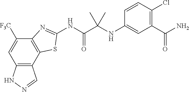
C12=C(C3=C(C([F3C])=C1)N=C(NC(C(NC1=CC(C(N)=O)=C(Cl)C=C1)(C)C)=O)S3)C=NN2
